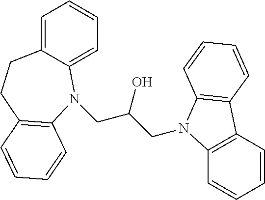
C1=C2C(=CC=C1)N(CC(CN1C3=C(C=CC=C3)C3=C1C=CC=C3)O)C1=C(CC2)C=CC=C1
